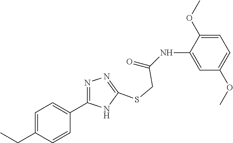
C1=C(NC(=O)CSC2=NN=C(C3=CC=C(CC)C=C3)N2)C(OC)=CC=C1OC
